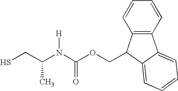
SCC(N(C(OCC1C2=C(C=CC=C2)C2=CC=CC=C12)=O)[H])C
